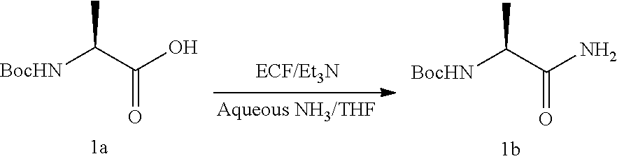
[BocHN]C(C(O)=O)C.[BocHN]C(C(N)=O)C
